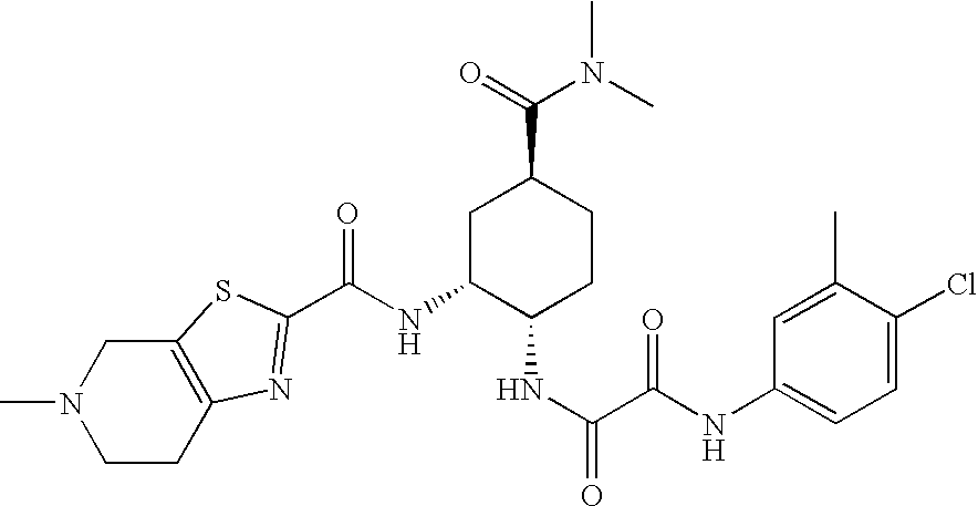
C1CC2=C(CN1C)SC(C(NC1C(NC(C(NC3=CC=C(Cl)C(C)=C3)=O)=O)CCC(C(=O)N(C)C)C1)=O)=N2
